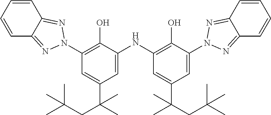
C1=CC=CC2=NN(C3=C(O)C(NC4=C(O)C(N5N=C6C=CC=CC6=N5)=CC(C(C)(CC(C)(C)C)C)=C4)=CC(C(C)(CC(C)(C)C)C)=C3)N=C12
